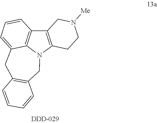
C12=C(N3C4=C1C=CC=C4CC1=C(C3)C=CC=C1)CCN([Me])C2
